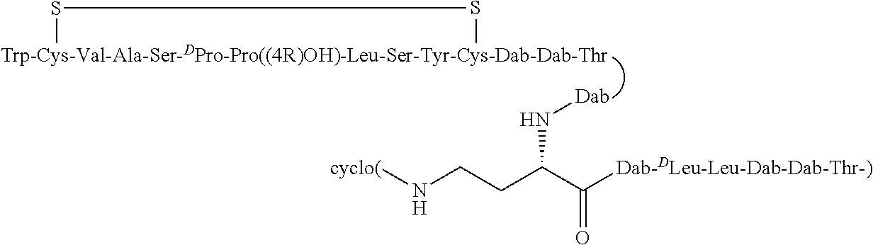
[Trp-Cys-Val-Ala-Ser-DPro-Pro((4R)OH)-Leu-Ser-Tyr-Cys-Dab-Dab-Thr]1SS1.[Dab]NC(CCN[cyclo(])C([Dab-DLeu-Leu-Dab-Dab-Thr-)])=O
